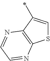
C1=C(C)C2=C(S1)N=CC=N2
